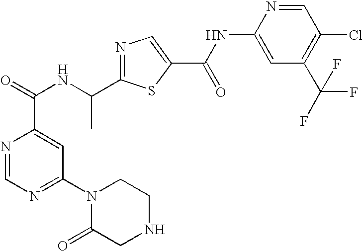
N1=C(C(NC(=O)C2=CC(N3C(=O)CNCC3)=NC=N2)C)SC(C(NC2=CC(C(F)(F)F)=C(Cl)C=N2)=O)=C1
